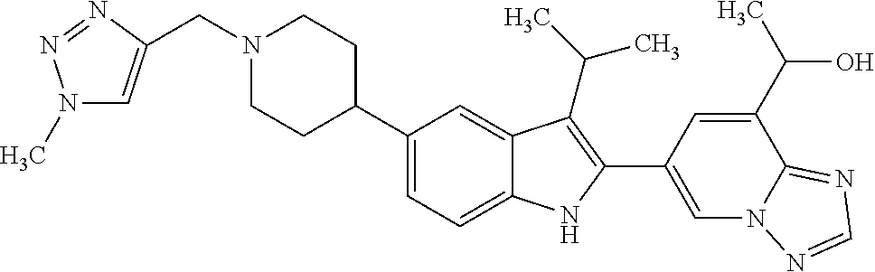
C(N1CCC(C2=CC=C3C(=C2)C(C(C)C)=C(C2=CN4C(=NC=N4)C(C(C)O)=C2)N3)CC1)C1=CN(C)N=N1
